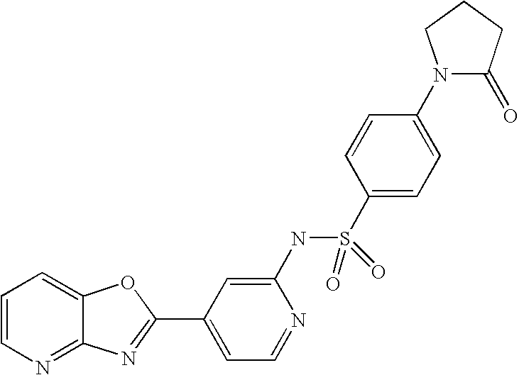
C12=NC=CC=C1OC(C1=CC=NC(NS(C3=CC=C(N4C(=O)CCC4)C=C3)(=O)=O)=C1)=N2
